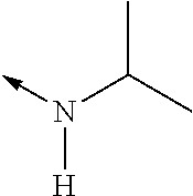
N(->C)(C(C)C)[H]
